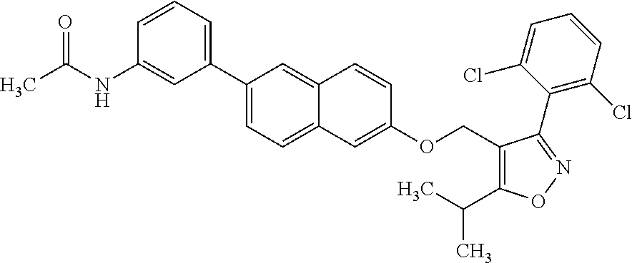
C1(C2=CC=C3C(=C2)C=CC(OCC2=C(C(C)C)ON=C2C2=C(Cl)C=CC=C2Cl)=C3)=CC=CC(NC(C)=O)=C1
